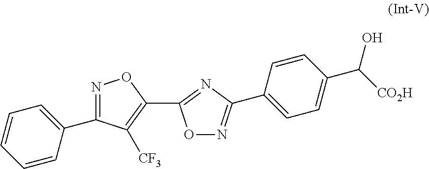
O1N=C(C2=CC=C(C(O)[CO2H])C=C2)N=C1C1=C([CF3])C(C2=CC=CC=C2)=NO1
